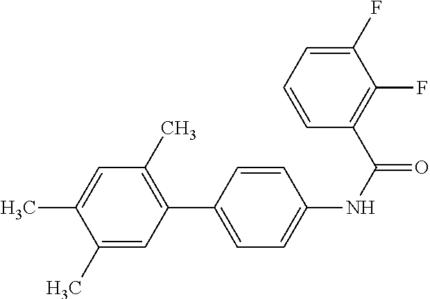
C1(C)=CC(C2=CC=C(NC(=O)C3=C(F)C(F)=CC=C3)C=C2)=C(C)C=C1C
